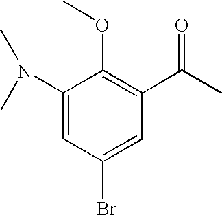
C1(Br)=CC(C(C)=O)=C(OC)C(N(C)C)=C1
